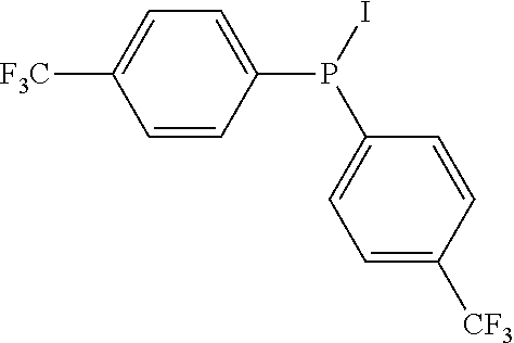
C1=CC(P(I)C2=CC=C([CF3])C=C2)=CC=C1[F3C]
